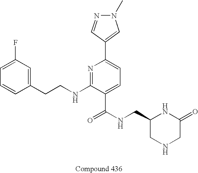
C1=CC(CCNC2=NC(C3=CN(C)N=C3)=CC=C2C(NCC2CNCC(=O)N2)=O)=CC(F)=C1
